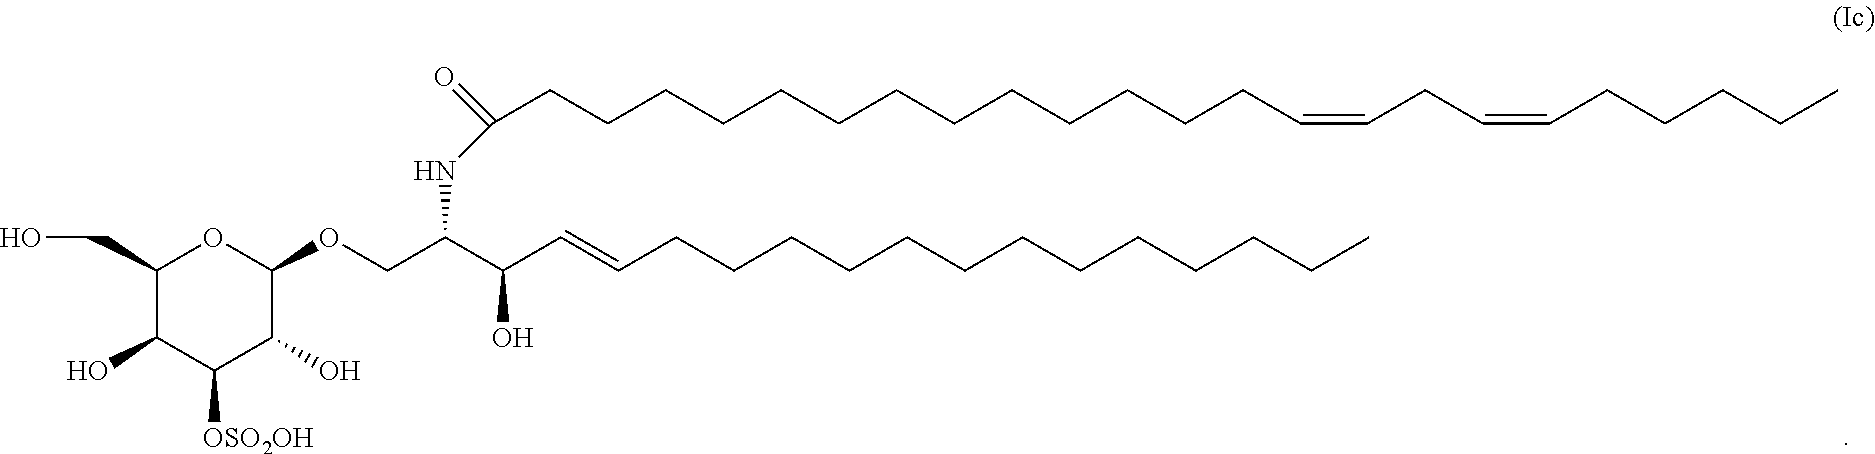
C1(CO)C(O)C([OSO2OH])C(O)C(OCC(C(C=CCCCCCCCCCCCCC)O)NC(=O)CCCCCCCCCCCCCC=CCC=CCCCCC)O1
